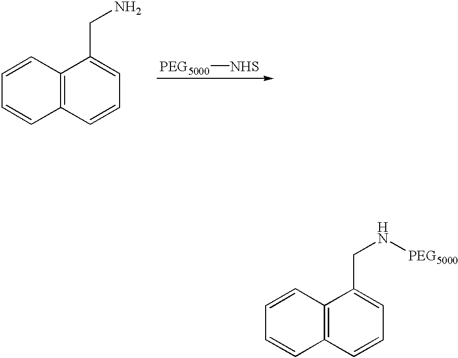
C12=C(C=CC=C1CN[PEG5000])C=CC=C2.C12=C(C=CC=C1CN)C=CC=C2.[PEG5000][NHS]
